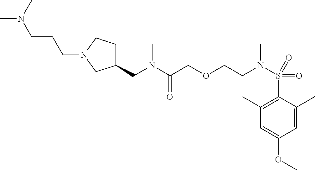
CN(C)CCCN1CC(CN(C(COCCN(S(=O)(C2=C(C)C=C(OC)C=C2C)=O)C)=O)C)CC1
